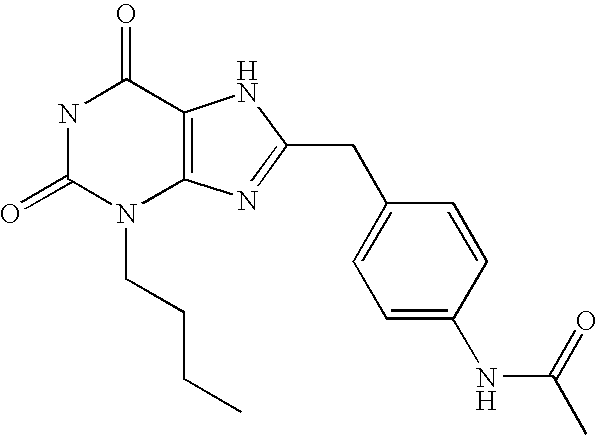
N1C(=O)N(CCCC)C2=C(C1=O)NC(CC1=CC=C(NC(=O)C)C=C1)=N2
